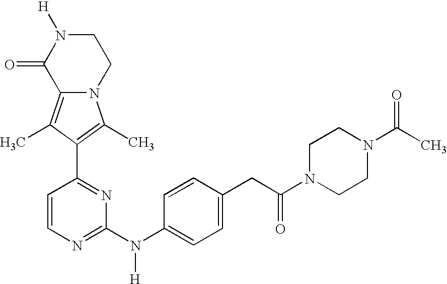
N12C(=C(C)C(C3=NC(N(C4=CC=C(CC(=O)N5CCN(C(C)=O)CC5)C=C4)[H])=NC=C3)=C1C)C(=O)N([H])CC2
